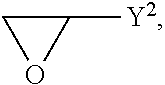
C1OC1[Y2]
